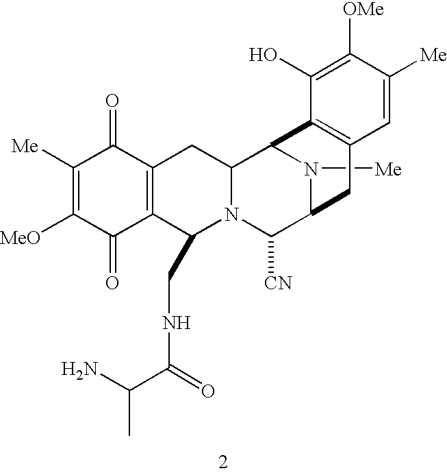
N1([Me])C2C([CN])N3C(CNC(C(N)C)=O)C4=C(C(=O)C([Me])=C([MeO])C4=O)CC3C1C1=C(C2)C=C([Me])C([OMe])=C1O
